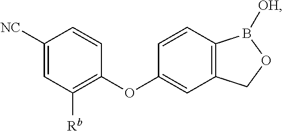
C1(OC2=CC3=C(C=C2)B([OH])OC3)=C([Rb])C=C([NC])C=C1
